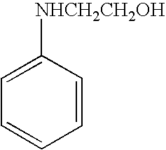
C1=C([NHCH2CH2OH])C=CC=C1
